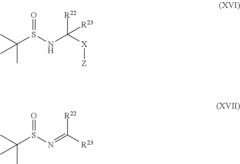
CC(C)(S(=O)NC([R22])([X][Z])[R23])C.CC(C)(S(=O)N=C([R22])[R23])C
